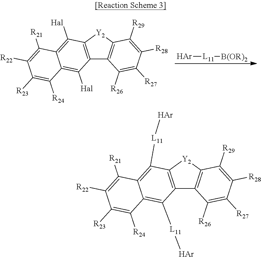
[Ar][L11][B(OR)2].C12=C([Y2]C3=C1C([R26])=C([R27])C([R28])=C3[R29])C([Hal])=C1C(=C2[Hal])C([R24])=C([R23])C([R22])=C1[R21].C12=C([Y2]C3=C1C([R26])=C([R27])C([R28])=C3[R29])C([L11][Ar])=C1C(=C2[L11][Ar])C([R24])=C([R23])C([R22])=C1[R21]
